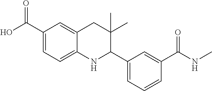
OC(C1=CC=C2C(=C1)CC(C)(C)C(C1=CC=CC(C(NC)=O)=C1)N2)=O
